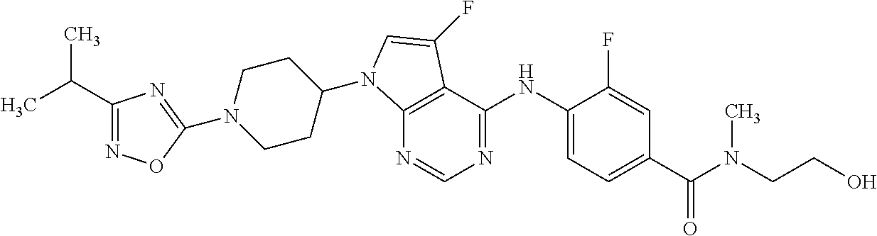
N1=CN=C(NC2=CC=C(C(N(CCO)C)=O)C=C2F)C2=C1N(C1CCN(C3=NC(C(C)C)=NO3)CC1)C=C2F
